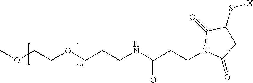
COCCOCCCNC(CCN1C(=O)CC(S[X])C1=O)=O
